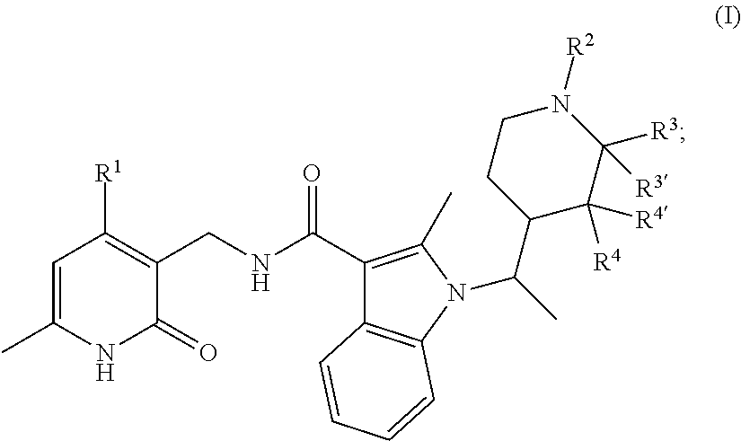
C1=C(C)NC(=O)C(CNC(=O)C2=C(C)N(C(C)C3C([R4])([R4])C([R3])([R3])N([R2])CC3)C3=C2C=CC=C3)=C1[R1]
